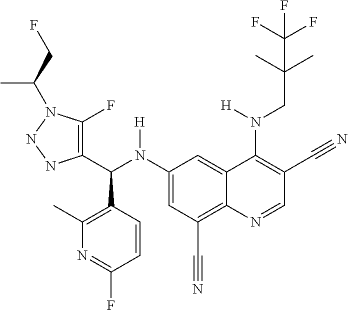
C1(N(C(C2=C(F)N(C(CF)C)NN2)C2=C(C)N=C(F)C=C2)[H])=CC(C#N)=C2C(=C1)C(N(CC(C)(C)C(F)(F)F)[H])=C(C#N)C=N2
